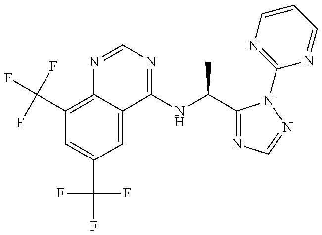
C1(C(F)(F)F)=C2C(=CC(C(F)(F)F)=C1)C(NC(C1=NC=NN1C1=NC=CC=N1)C)=NC=N2
